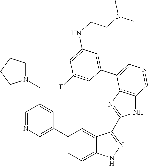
C1(C2=CN=CC(CN3CCCC3)=C2)=CC=C2C(=C1)C(C1=NC3=C(N1)C=NC=C3C1=CC(NCCN(C)C)=CC(F)=C1)=NN2
